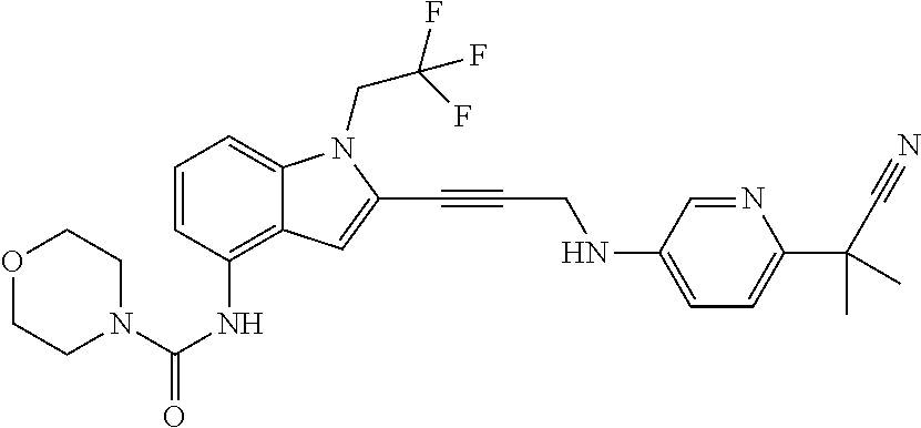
C1=CC(NC(=O)N2CCOCC2)=C2C(=C1)N(CC(F)(F)F)C(C#CCNC1=CC=C(C(C#N)(C)C)N=C1)=C2
